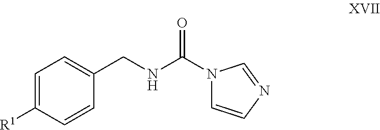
C1=C([R1])C=CC(CNC(N2C=CN=C2)=O)=C1
